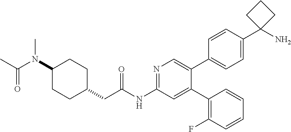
C1(N(C)C(C)=O)CCC(CC(NC2=NC=C(C3=CC=C(C4(N)CCC4)C=C3)C(C3=C(F)C=CC=C3)=C2)=O)CC1
